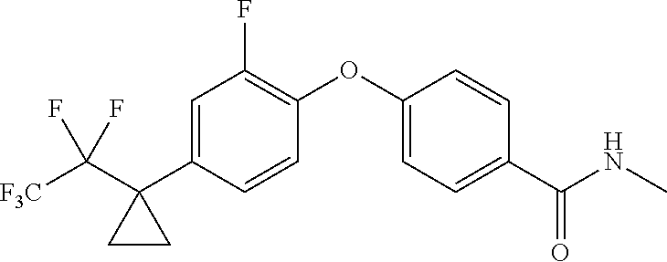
C1=C(C2(C([F3C])(F)F)CC2)C=CC(OC2=CC=C(C(NC)=O)C=C2)=C1F
